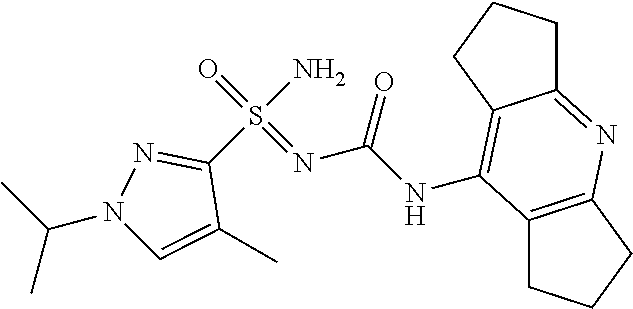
C1(S(N)(=O)=NC(NC2=C3C(=NC4=C2CCC4)CCC3)=O)=NN(C(C)C)C=C1C
